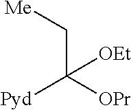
C(C([OPr])([Pyd])[OEt])[Me]
